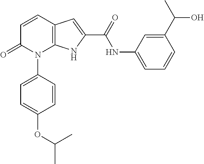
C12=C(C=CC(=O)N1C1=CC=C(OC(C)C)C=C1)C=C(C(NC1=CC=CC(C(C)O)=C1)=O)N2
